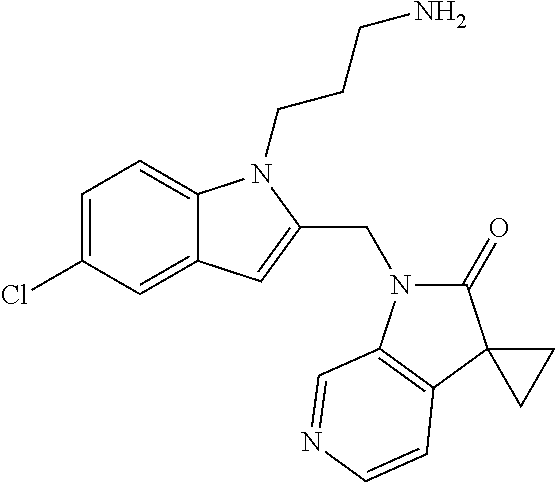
C1=C(Cl)C=C2C(=C1)N(CCCN)C(CN1C(=O)C3(C4=C1C=NC=C4)CC3)=C2
